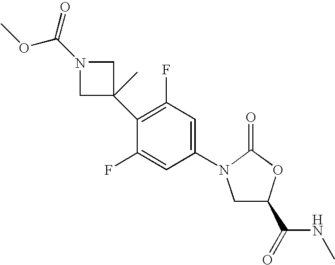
N1(C(OC)=O)CC(C2=C(F)C=C(N3CC(C(NC)=O)OC3=O)C=C2F)(C)C1
